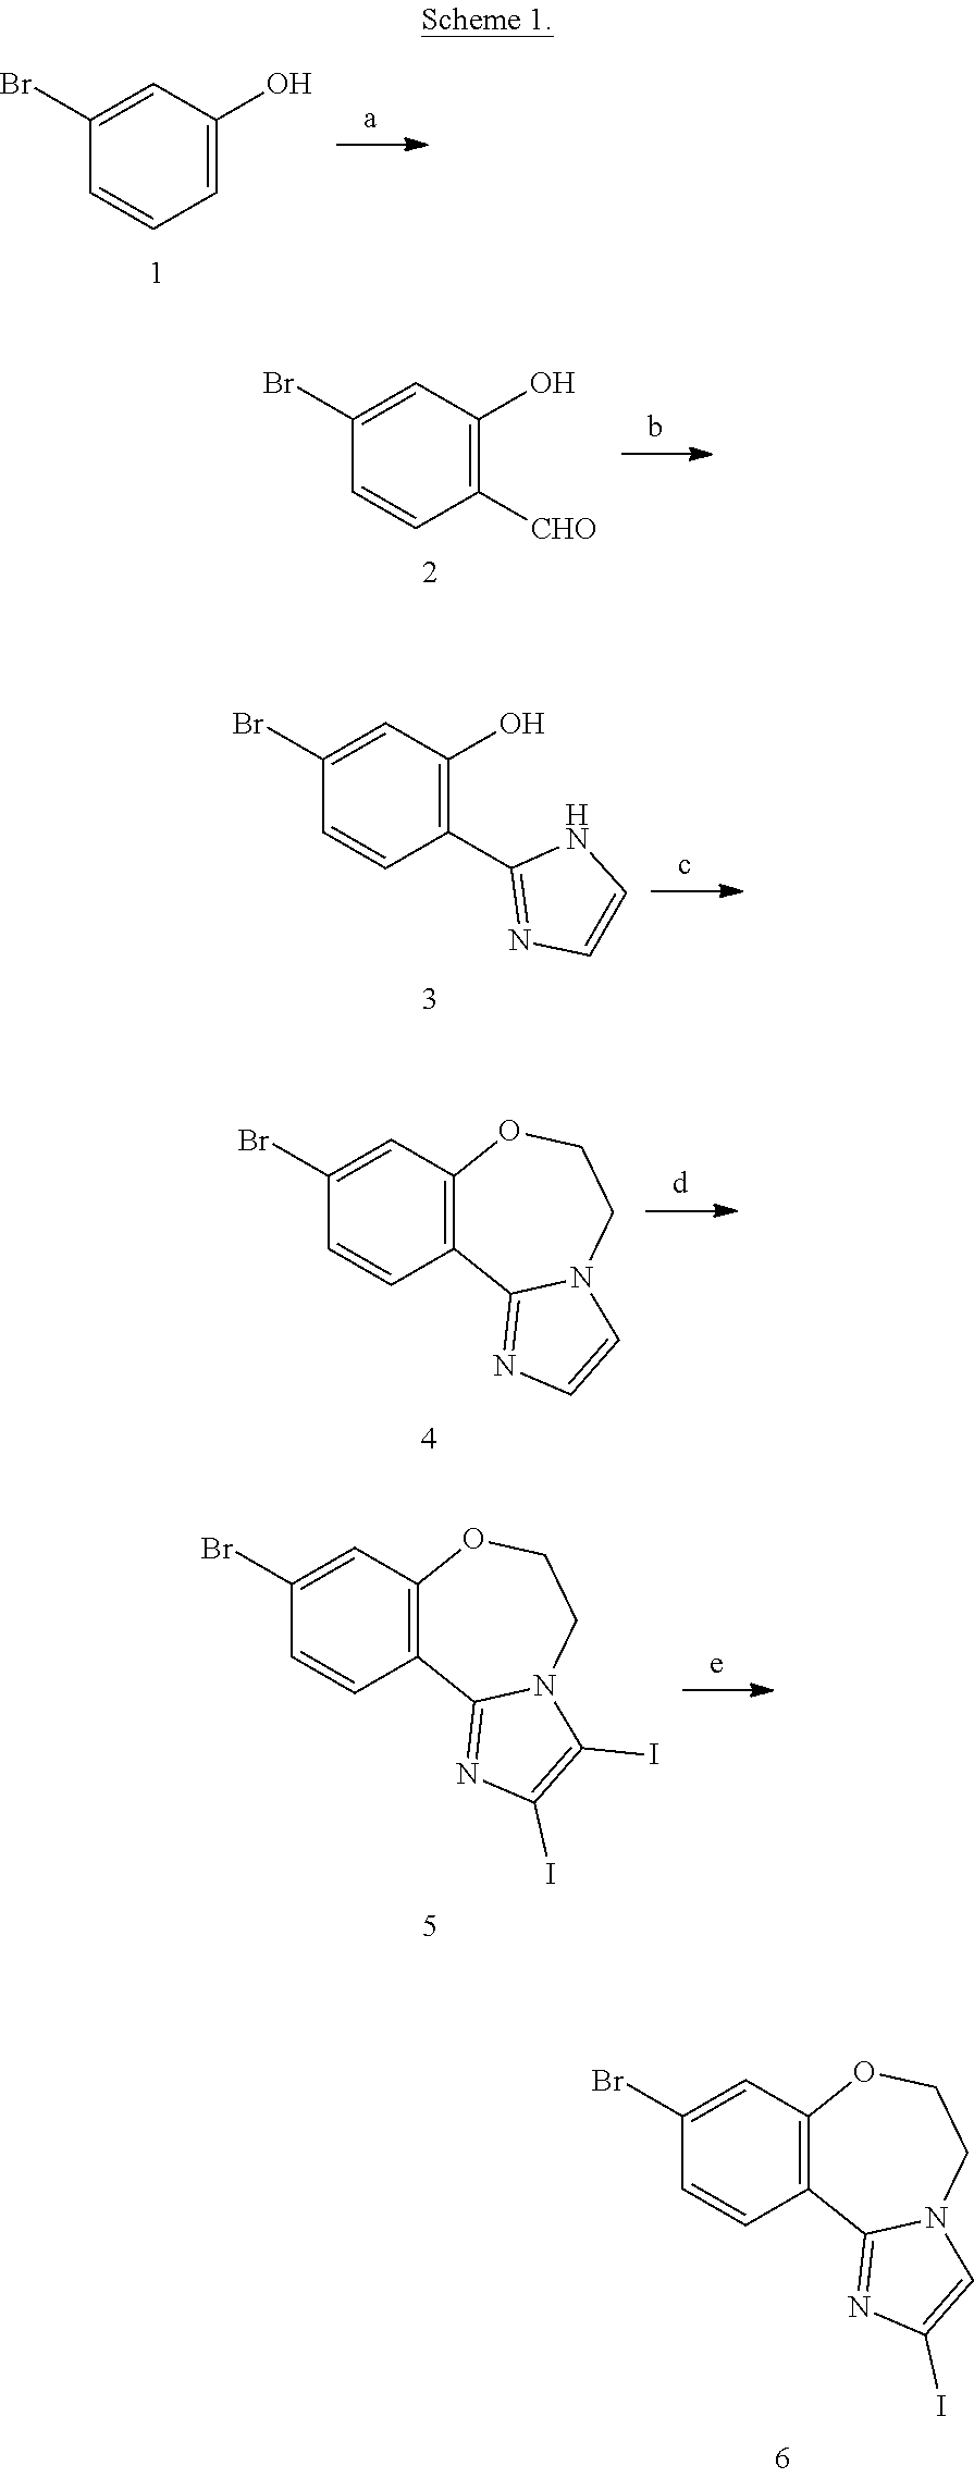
C1(Br)=CC2=C(C=C1)C1=NC(I)=CN1CCO2.C1(Br)=CC(O)=CC=C1.C1(Br)=CC(O)=C([CHO])C=C1.C1(Br)=CC(O)=C(C2=NC=CN2)C=C1.C1(Br)=CC2=C(C=C1)C1=NC=CN1CCO2.C1(Br)=CC2=C(C=C1)C1=NC(I)=C(I)N1CCO2
